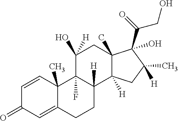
C1=CC2(C)C(=CC1=O)CCC1([H])C2(F)C(O)([H])CC2(C)C1([H])CC(C)([H])C2(O)C(CO)=O
